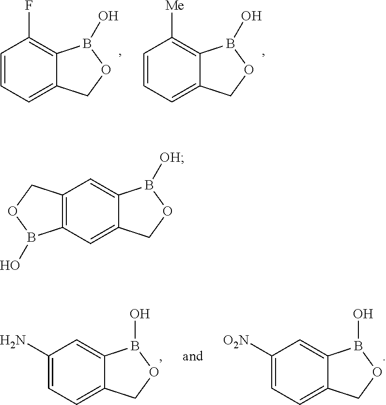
C1=CC=C2C(=C1F)B(O)OC2.C1=CC=C2C(=C1[Me])B(O)OC2.C1([O2N])=CC=C2C(=C1)B(O)OC2.C1(N)=CC=C2C(=C1)B(O)OC2.C12=C(C=C3C(=C1)B([OH])OC3)B(O)OC2
